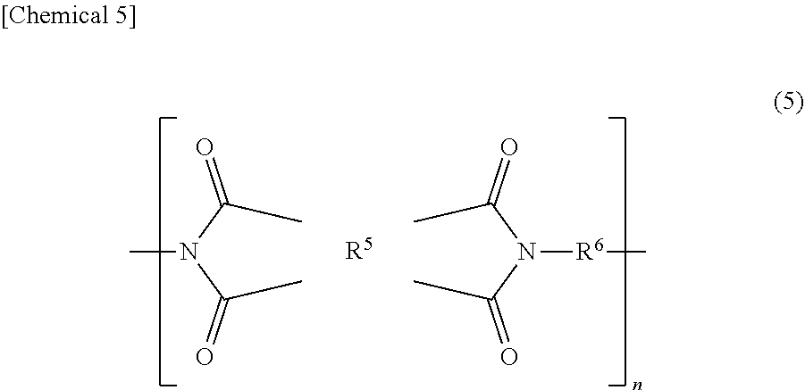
CC(N(C(C)=O)C)=O.CC(N(C(C)=O)[R6]C)=O.[R5]
